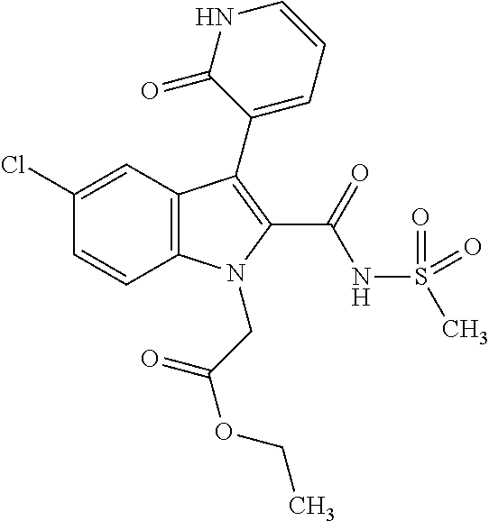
C1(Cl)=CC2=C(C=C1)N(CC(OCC)=O)C(C(=O)NS(C)(=O)=O)=C2C1=CC=CNC1=O
